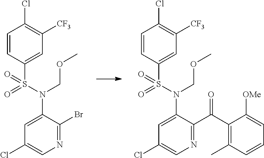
C1=CC(S(=O)(=O)N(COC)C2=CC(Cl)=CN=C2Br)=CC([CF3])=C1Cl.C1=CC(S(=O)(=O)N(COC)C2=CC(Cl)=CN=C2C(C2=C(C)C=CC=C2[OMe])=O)=CC([CF3])=C1Cl
